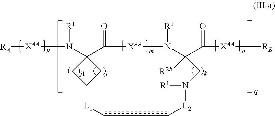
N([R1])([XAA][RA])C12C(=O)[XAA]N([R1])C(C(=O)[XAA][RB])([R2b])CN([R1])[L2]CC[L1]C(C1)C2
